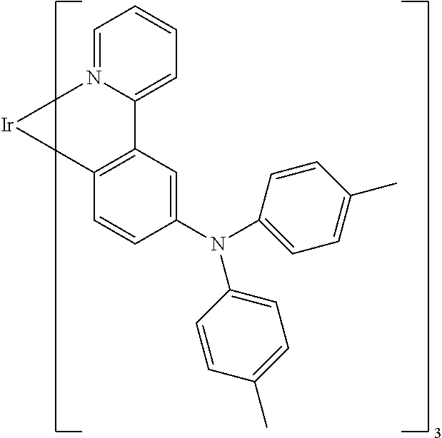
C1=CC=N2C(=C1)C1=C([Ir]2)C=CC(N(C2=CC=C(C)C=C2)C2=CC=C(C)C=C2)=C1
